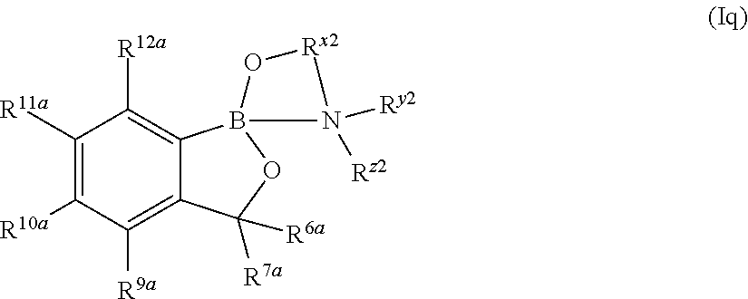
C1([R11a])=C([R10a])C([R9a])=C2C(=C1[R12a])B1(OC2([R7a])[R6a])O[Rx2]N1([Ry2])[Rz2]
